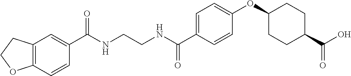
C(NCCNC(C1=CC=C(OC2CCC(C(O)=O)CC2)C=C1)=O)(=O)C1=CC2=C(C=C1)OCC2
